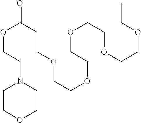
C1COCCN1CCOC(CCOCCOCCOCCOCCOCC)=O
